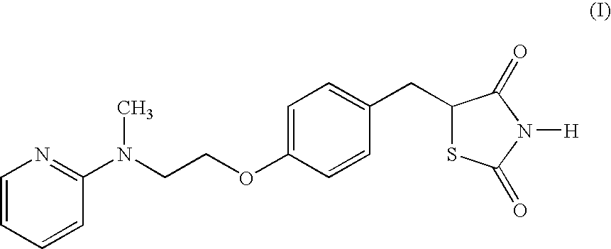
C1=CC=CC(N(C)CCOC2=CC=C(CC3SC(=O)N([H])C3=O)C=C2)=N1
